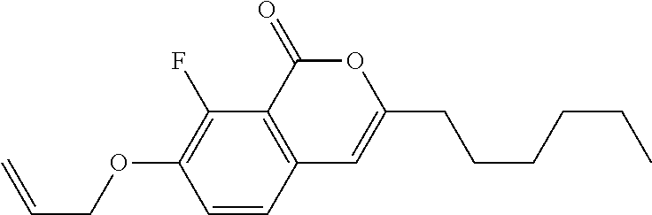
C1=CC2=C(C(F)=C1OCC=C)C(=O)OC(CCCCCC)=C2
